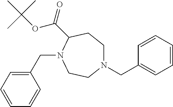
C1(CN2CCN(CC3=CC=CC=C3)CCC2C(OC(C)(C)C)=O)=CC=CC=C1
